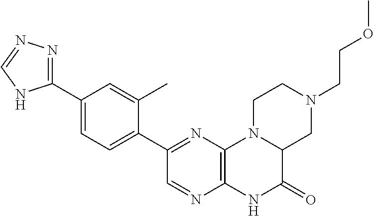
C1(C2=NC3=C(N=C2)NC(=O)C2N3CCN(CCOC)C2)=CC=C(C2=NN=CN2)C=C1C
